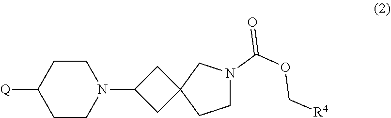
C1([Q])CCN(C2CC3(C2)CCN(C(OC[R4])=O)C3)CC1
